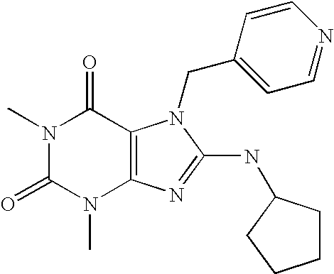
N1(C)C(=O)N(C)C2=C(C1=O)N(CC1=CC=NC=C1)C(NC1CCCC1)=N2
